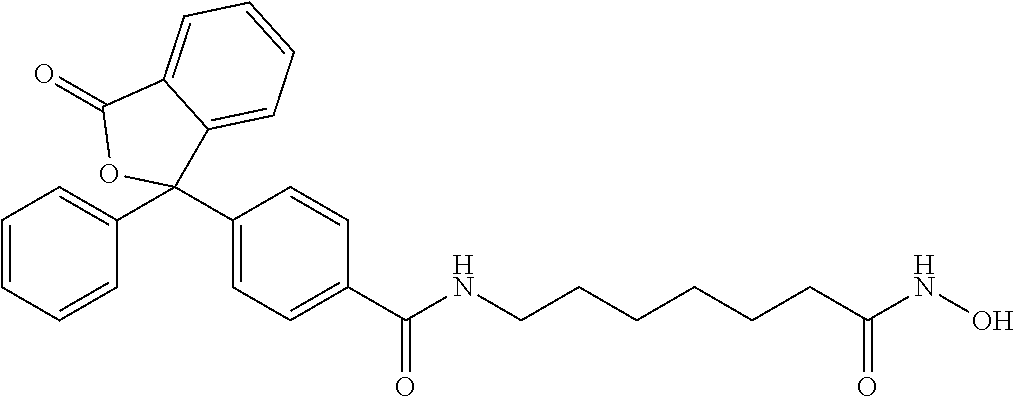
C1=CC=C(C2(C3=CC=C(C(NCCCCCCC(NO)=O)=O)C=C3)C3=CC=CC=C3C(=O)O2)C=C1
